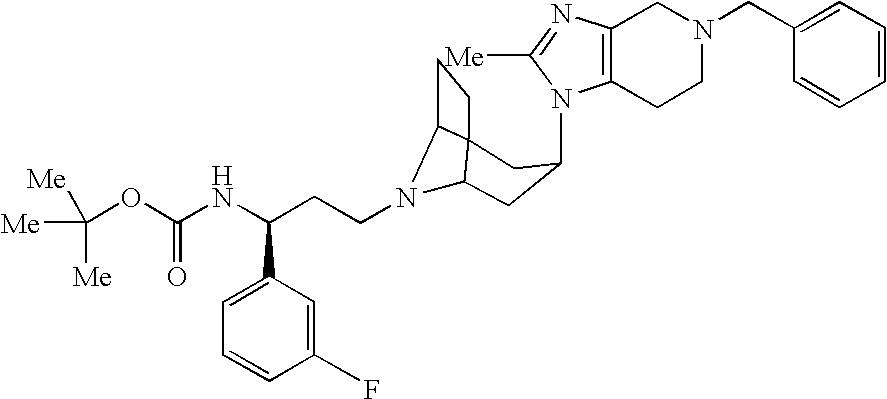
N1(C2CC3N(CCC(NC(OC([Me])([Me])[Me])=O)C4=CC=CC(F)=C4)C4C3(CC4)C2)C2=C(N=C1[Me])CN(CC1=CC=CC=C1)CC2
